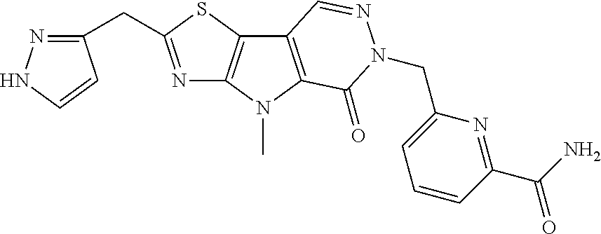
N1=C(CC2=NNC=C2)SC2=C1N(C)C1=C2C=NN(CC2=CC=CC(C(N)=O)=N2)C1=O
